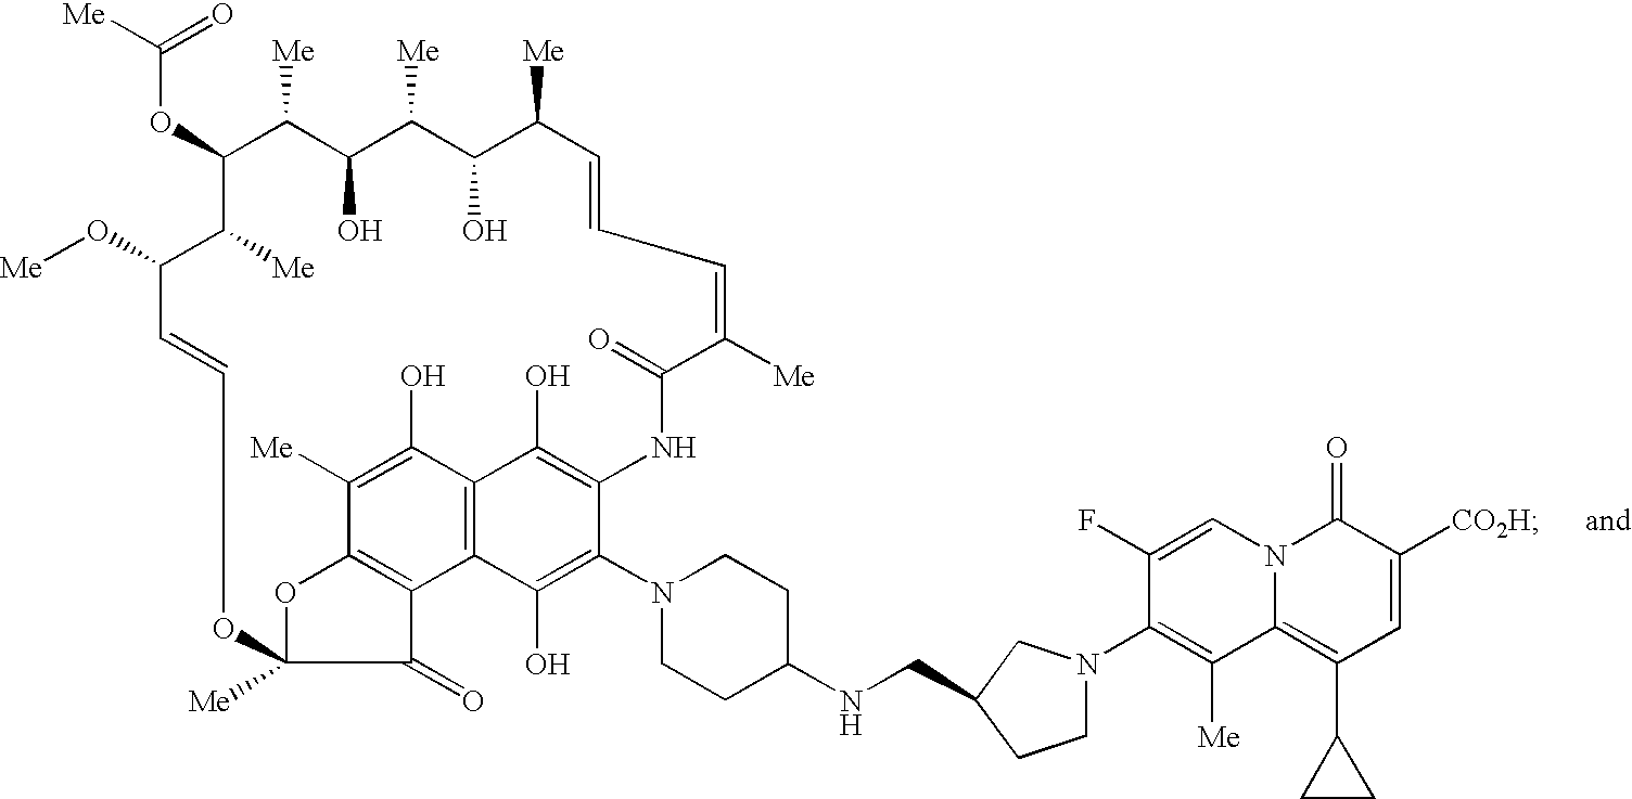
C(OC1C([Me])C(O)C([Me])C(O)C([Me])C=CC=C([Me])C(=O)NC2=C(O)C3=C(C(O)=C2N2CCC(NCC4CN(C5=C([Me])C6=C(C7CC7)C=C([CO2H])C(=O)N6C=C5F)CC4)CC2)C2=C(C([Me])=C3O)OC([Me])(C2=O)OC=CC(O[Me])C1[Me])([Me])=O
